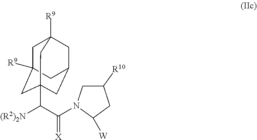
[(R2)2N]C(C(=[X])N1CC([R10])CC1[W])C12CC3([R9])CC([R9])(CC(C1)C3)C2
